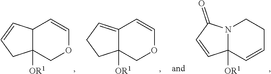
C12C([OR1])(COC=C1)CC=C2.C12=CCCC1([OR1])COC=C2.N12C([OR1])(C=CCC1)C=CC2=O
